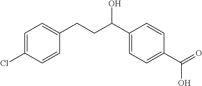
C1=C(Cl)C=CC(CCC(O)C2=CC=C(C(O)=O)C=C2)=C1
